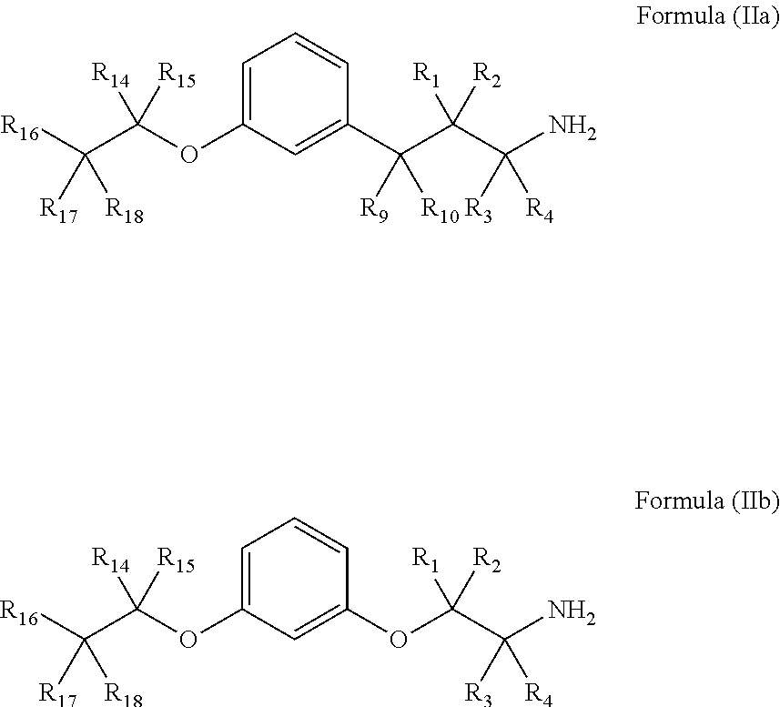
C1=C(OC(C([R16])([R18])[R17])([R15])[R14])C=C(OC(C(N)([R4])[R3])([R2])[R1])C=C1.C1=C(OC(C([R16])([R18])[R17])([R15])[R14])C=C(C(C(C(N)([R4])[R3])([R2])[R1])([R10])[R9])C=C1
